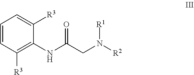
C1=CC([R3])=C(NC(CN([R2])[R1])=O)C([R3])=C1
